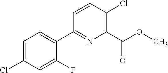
C1(Cl)=C(C(OC)=O)N=C(C2=CC=C(Cl)C=C2F)C=C1
